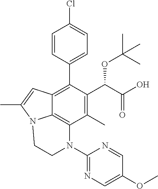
C1=CC(C2=C3C4=C(C(C)=C2C(C(=O)O)OC(C)(C)C)N(C2=NC=C(OC)C=N2)CCN4C(C)=C3)=CC=C1Cl
